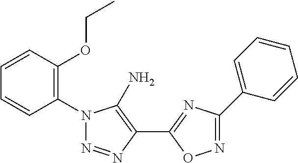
C1=CC(OCC)=C(N2N=NC(C3=NC(C4=CC=CC=C4)=NO3)=C2N)C=C1
